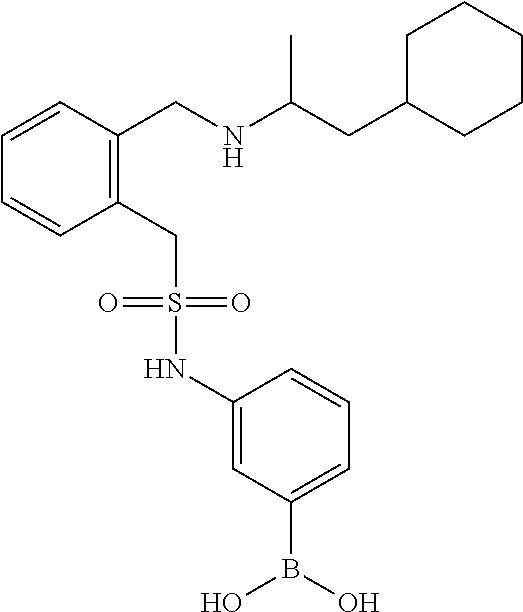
C1C(CC(NCC2=C(CS(NC3=CC(B(O)O)=CC=C3)(=O)=O)C=CC=C2)C)CCCC1
